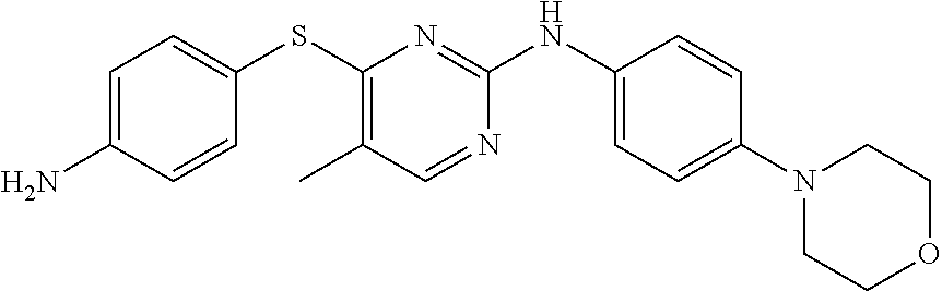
C1(N)=CC=C(SC2=C(C)C=NC(NC3=CC=C(N4CCOCC4)C=C3)=N2)C=C1
